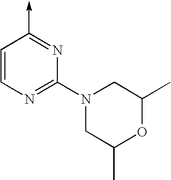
C1=CN=C(N2CC(C)OC(C)C2)N=C1->C
